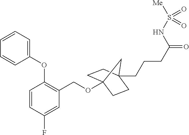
O(C12CCC(CCCC(NS([Me])(=O)=O)=O)(CC1)C2)CC1=C(OC2=CC=CC=C2)C=CC(F)=C1
